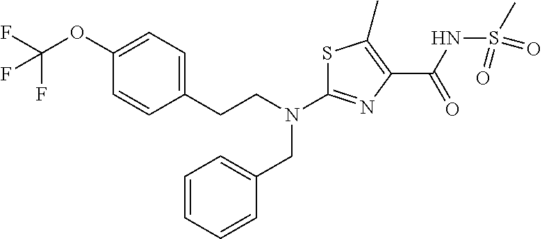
N(C1=NC(C(NS(C)(=O)=O)=O)=C(C)S1)(CC1=CC=CC=C1)CCC1=CC=C(OC(F)(F)F)C=C1
